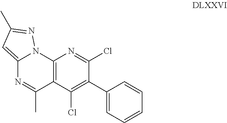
C12=C(C(C)=NC3=CC(C)=NN13)C(Cl)=C(C1=CC=CC=C1)C(Cl)=N2
